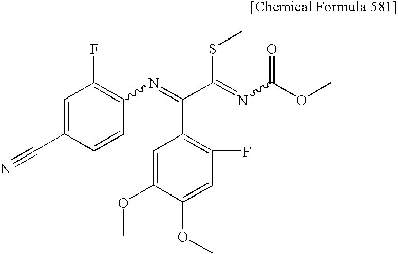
C1=C(OC)C(OC)=CC(F)=C1C(=NC1=C(F)C=C(C#N)C=C1)C(=NC(OC)=O)SC
